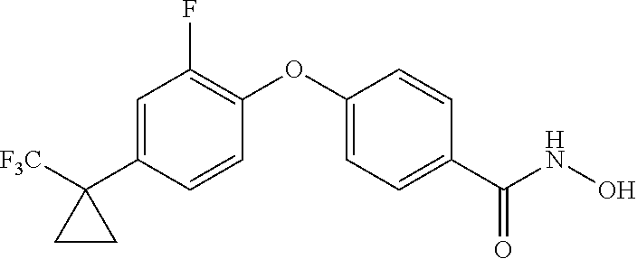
C1=C(C2([F3C])CC2)C=CC(OC2=CC=C(C(NO)=O)C=C2)=C1F
